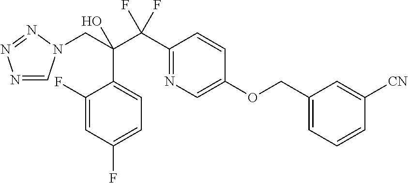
N1=CN(CC(C(C2=NC=C(OCC3=CC=CC([CN])=C3)C=C2)(F)F)(O)C2=CC=C(F)C=C2F)N=N1
